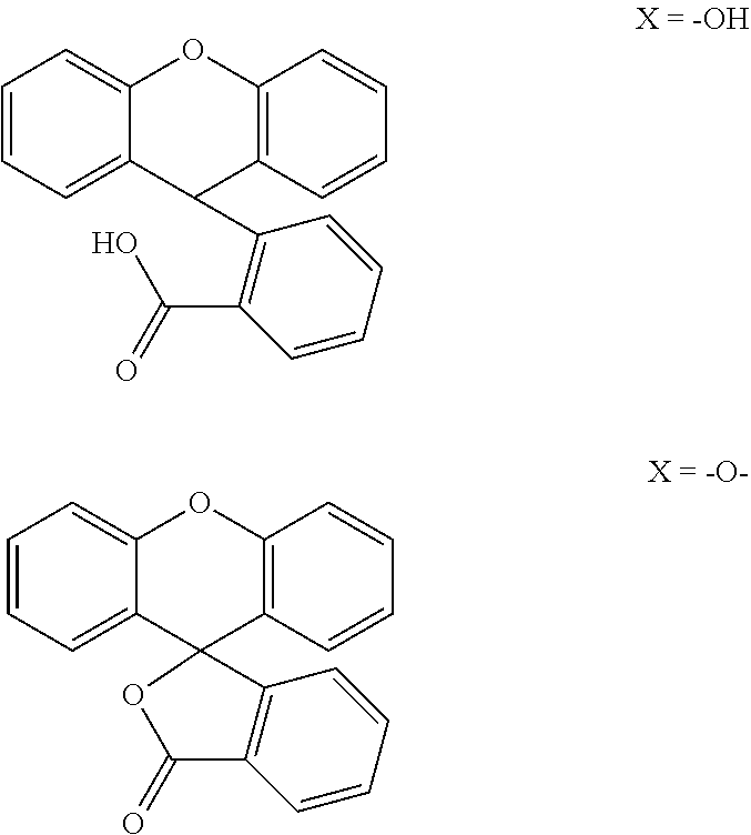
C12=CC=CC=C1C(C1=C(C(=O)O)C=CC=C1)C1=C(O2)C=CC=C1.C12=CC=CC=C1C1(C3=C(O2)C=CC=C3)C2=C(C=CC=C2)C(=O)O1
